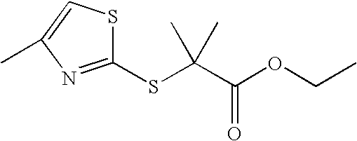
C1(SC(C(=O)OCC)(C)C)=NC(C)=CS1
